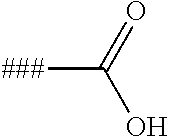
[###]C(=O)O
